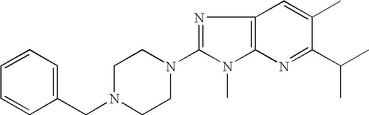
C1(CN2CCN(C3=NC4=C(N3C)N=C(C(C)C)C(C)=C4)CC2)=CC=CC=C1
